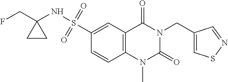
C1=CC2=C(C=C1S(=O)(=O)NC1(CF)CC1)C(=O)N(CC1=CSN=C1)C(=O)N2C
